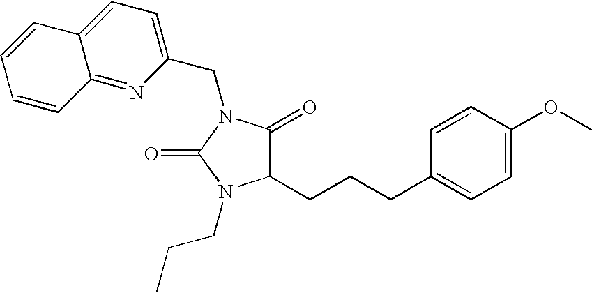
C12=NC(CN3C(=O)C(CCCC4=CC=C(OC)C=C4)N(CCC)C3=O)=CC=C1C=CC=C2
